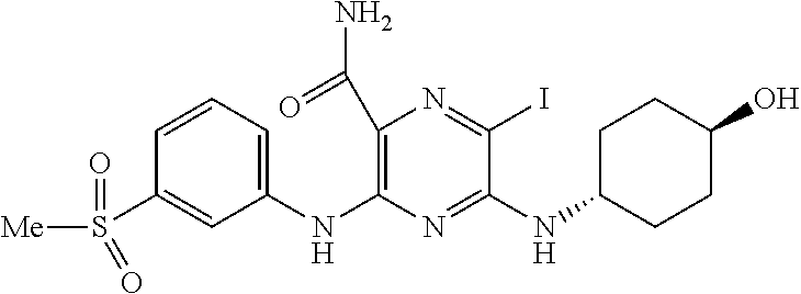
N(C1=NC(NC2=CC=CC(S([Me])(=O)=O)=C2)=C(C(N)=O)N=C1I)C1CCC(O)CC1
